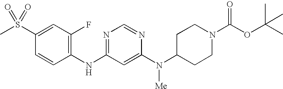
C1(S(C)(=O)=O)=CC(F)=C(NC2=NC=NC(N([Me])C3CCN(C(OC(C)(C)C)=O)CC3)=C2)C=C1
